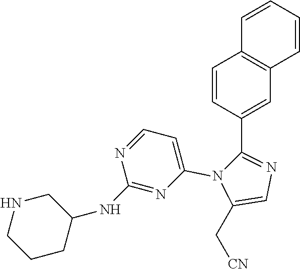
C1=CC(C2=NC=C(C[CN])N2C2=CC=NC(NC3CNCCC3)=N2)=CC2=C1C=CC=C2
